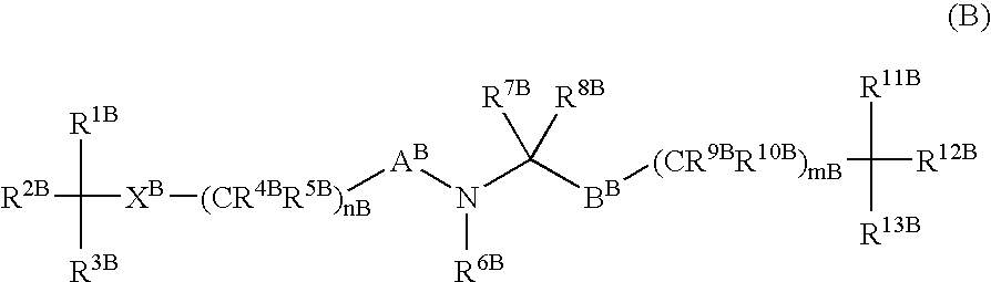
[R2B]C([XB][(CR4BR5B)nB][AB]N([R6B])C([BB][(CR9BR10B)mB]C([R12B])([R11B])[R13B])([R7B])[R8B])([R1B])[R3B]
